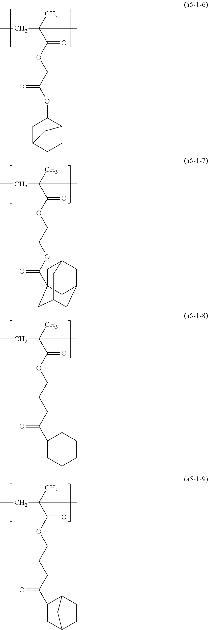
CCC(C)(C(OCC(OC1CC2CCC1C2)=O)=O)C.CCC(C)(C(OCCOC(=O)C12CC3CC(CC(C1)C3)C2)=O)C.CCC(C)(C(OCCCC(=O)C1CCCCC1)=O)C.CCC(C)(C(OCCCC(=O)C1CC2CCC1C2)=O)C
